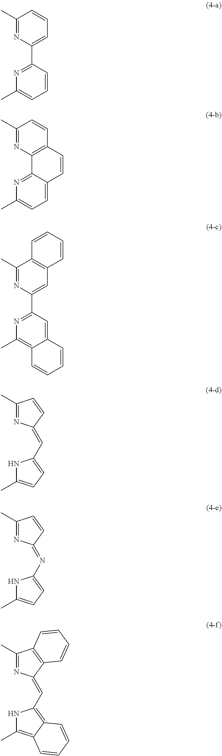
C1(C)=NC(C2=NC(C)=CC=C2)=CC=C1.C1(C)=NC2=C(C=C1)C=CC1=CC=C(C)N=C21.C1(C)=NC(C2=NC(C)=C3C(=C2)C=CC=C3)=CC2=C1C=CC=C2.C1(C)=NC(=CC2=CC=C(C)N2)C=C1.C1(C)=NC(=NC2=CC=C(C)N2)C=C1.C1(C)=NC(=CC2=C3C(=C(C)N2)C=CC=C3)C2=C1C=CC=C2
